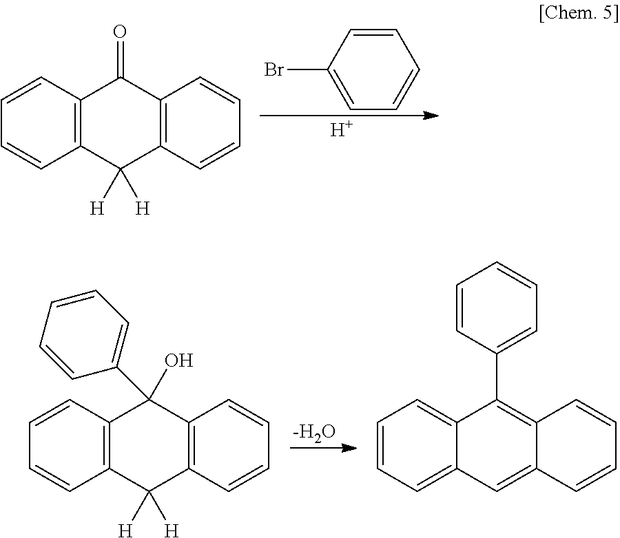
BrC1=CC=CC=C1.[H].C12=C(C=CC=C1)C(=O)C1=C(C2([H])[H])C=CC=C1.[-H2O].C12=C(C=CC=C1)C(O)(C1=CC=CC=C1)C1=C(C2([H])[H])C=CC=C1.C12=CC=CC=C1C(C1=CC=CC=C1)=C1C(=C2)C=CC=C1
